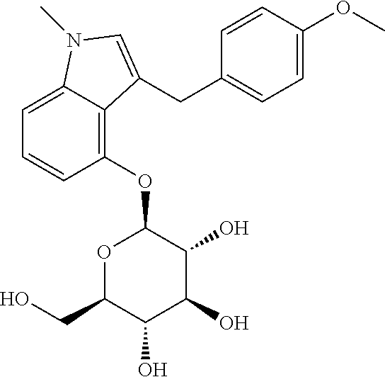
C1=C2C(=C(OC3OC(CO)C(O)C(O)C3O)C=C1)C(CC1=CC=C(OC)C=C1)=CN2C
